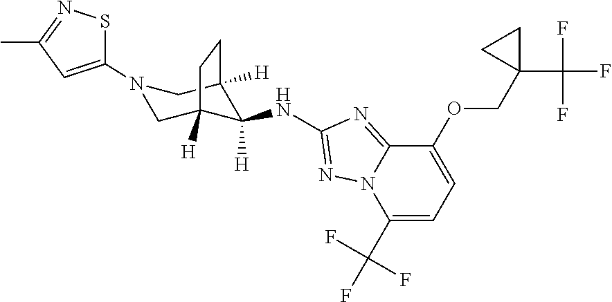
C1C2([H])C([H])(NC3=NN4C(=N3)C(OCC3(C(F)(F)F)CC3)=CC=C4C(F)(F)F)C([H])(CN1C1=CC(C)=NS1)CC2
